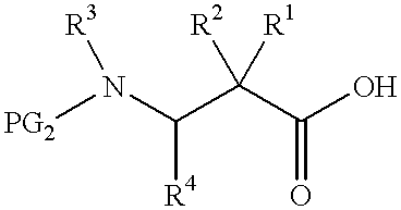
[PG2]N(C(C(C(O)=O)([R2])[R1])[R4])[R3]
